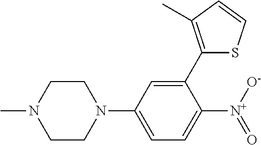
CN1CCN(C2=CC=C([N+]([O-])=O)C(C3=C(C)C=CS3)=C2)CC1
